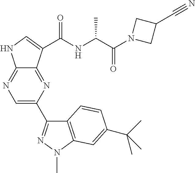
C12=NC(C3=NN(C)C4=C3C=CC(C(C)(C)C)=C4)=CN=C1NC=C2C(NC(C(N1CC(C#N)C1)=O)C)=O
